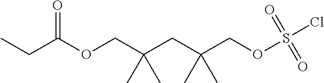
C(C)C(OCC(CC(COS(Cl)(=O)=O)(C)C)(C)C)=O
